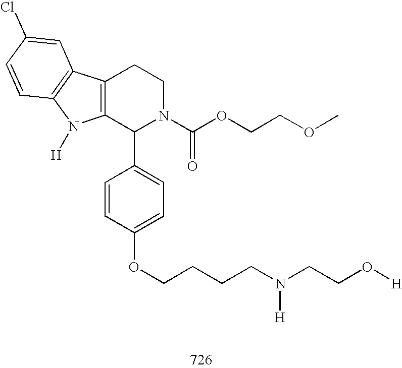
C12=C(C(C3=CC=C(OCCCCN(CCO[H])[H])C=C3)N(C(OCCOC)=O)CC1)N([H])C1=C2C=C(Cl)C=C1
